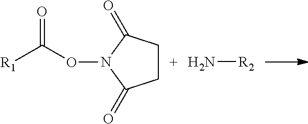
O=C(ON1C(=O)CCC1=O)[R1].N[R2]
